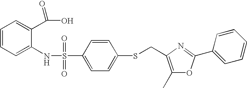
C1=CC=C(NS(C2=CC=C(SCC3=C(C)OC(C4=CC=CC=C4)=N3)C=C2)(=O)=O)C(C(O)=O)=C1
